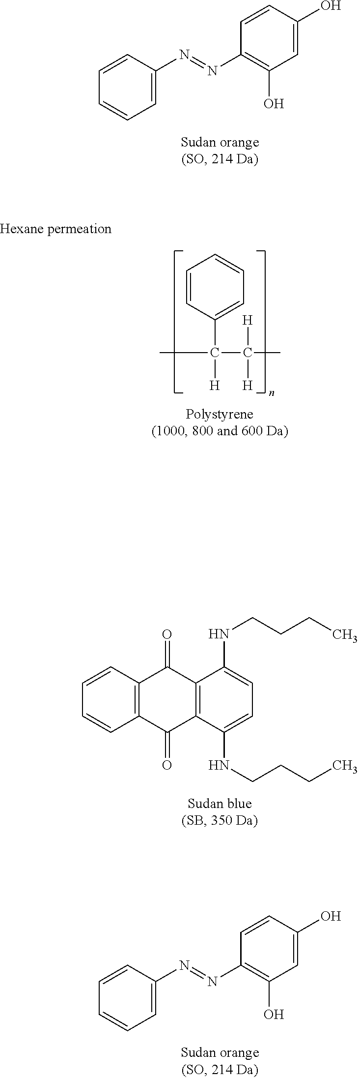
C1=CC(N=NC2=C(O)C=C(O)C=C2)=CC=C1.C1=CC2=C(C=C1)C(=O)C1=C(C2=O)C(NCCCC)=CC=C1NCCCC.C1=CC(N=NC2=C(O)C=C(O)C=C2)=CC=C1.CC(C1=CC=CC=C1)([H])C(C)([H])[H]
